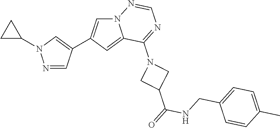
C1C(N2N=CC(C3=CN4C(=C3)C(N3CC(C(=O)NCC5=CC=C(C)C=C5)C3)=NC=N4)=C2)C1
